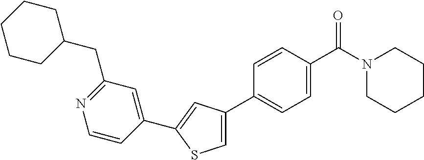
C1(C2=CC(C3=CC=C(C(N4CCCCC4)=O)C=C3)=CS2)=CC(CC2CCCCC2)=NC=C1
